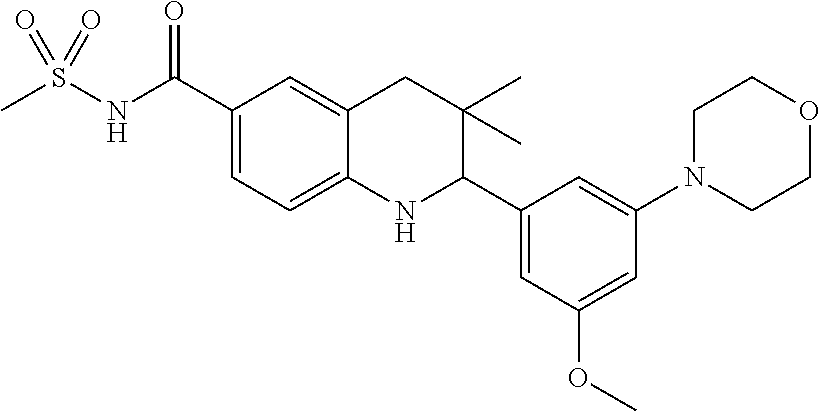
C1(C(NS(C)(=O)=O)=O)=CC=C2C(=C1)CC(C)(C)C(C1=CC(OC)=CC(N3CCOCC3)=C1)N2
